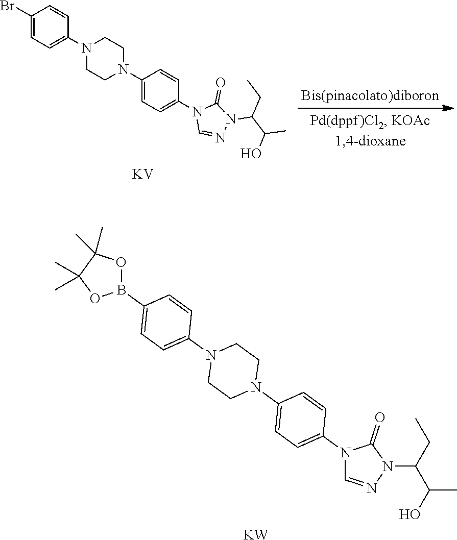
N1(C2=CC=C(N3CCN(C4=CC=C(B5OC(C)(C)C(C)(C)O5)C=C4)CC3)C=C2)C=NN(C(CC)C(O)C)C1=O.[KW].C1(Br)=CC=C(N2CCN(C3=CC=C(N4C=NN(C(C(O)C)CC)C4=O)C=C3)CC2)C=C1.[KV]
